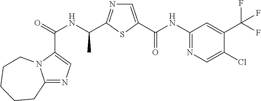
C(=O)(NC(C)C1=NC=C(C(NC2=NC=C(Cl)C(C(F)(F)F)=C2)=O)S1)C1=CN=C2N1CCCCC2
